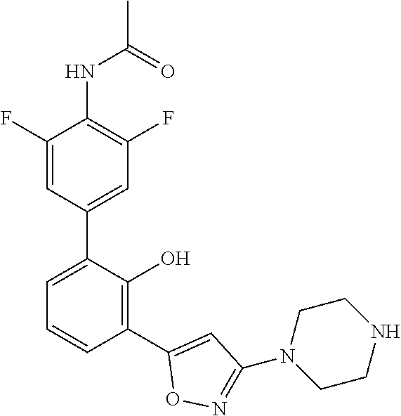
C1(NC(C)=O)=C(F)C=C(C2=CC=CC(C3=CC(N4CCNCC4)=NO3)=C2O)C=C1F
